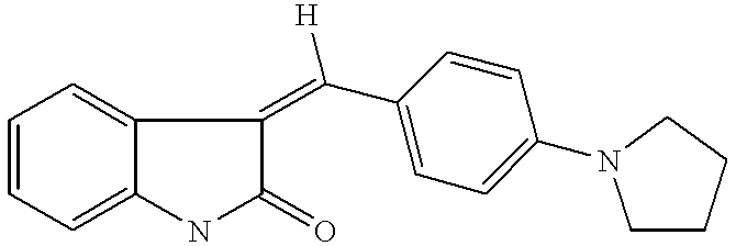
C1=CC=C2C(=C1)C(=C(C1=CC=C(N3CCCC3)C=C1)[H])C(=O)N2
